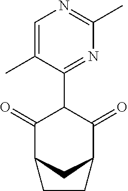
C1(=O)C2CC(C(=O)C1C1=NC(C)=NC=C1C)CC2
